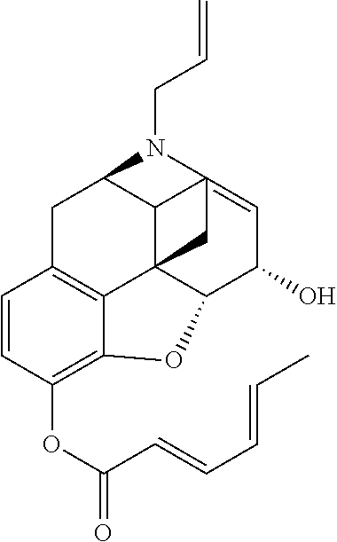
C12C34C5C(O)C=C1(C3)N(CC=C)C2CC1=C4C(=C(OC(=O)C=CC=CC)C=C1)O5
